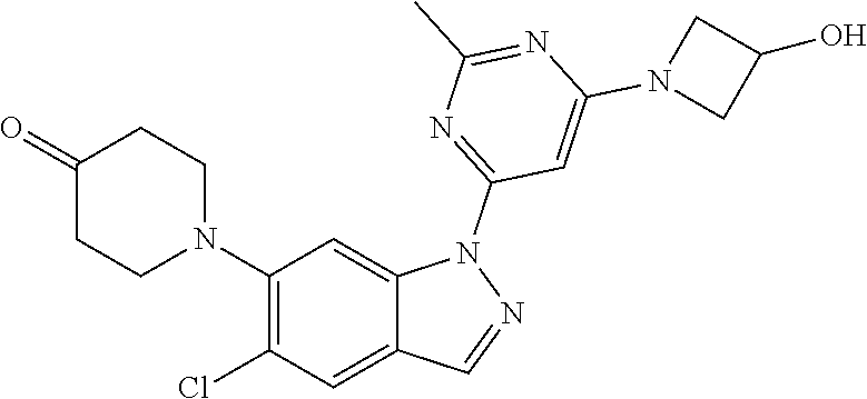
C1(N2CCC(=O)CC2)=C(Cl)C=C2C(=C1)N(C1=NC(C)=NC(N3CC(O)C3)=C1)N=C2
